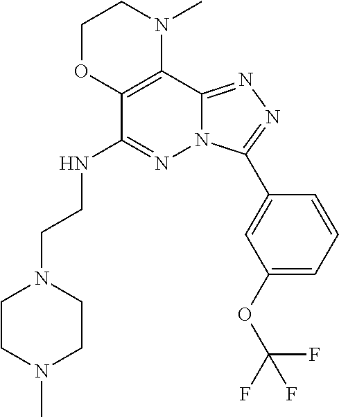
C12=C(C(NCCN3CCN(C)CC3)=NN3C1=NN=C3C1=CC(OC(F)(F)F)=CC=C1)OCCN2C
